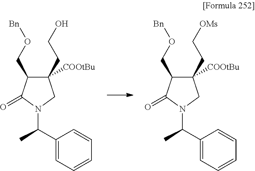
C(CC1([COOtBu])C(CO[Bn])C(=O)N(C(C2=CC=CC=C2)C)C1)O.C(CC1([COOtBu])C(CO[Bn])C(=O)N(C(C2=CC=CC=C2)C)C1)[OMs]
